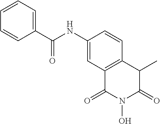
C1(NC(C2=CC=CC=C2)=O)=CC2=C(C=C1)C(C)C(=O)N(O)C2=O
